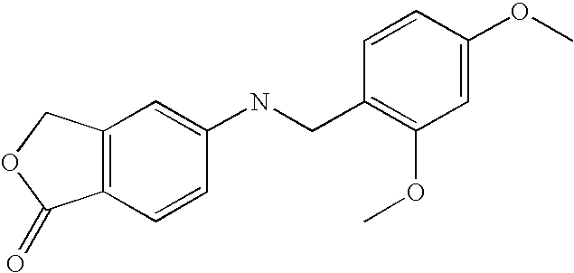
C12=C(COC1=O)C=C(NCC1=C(OC)C=C(OC)C=C1)C=C2
